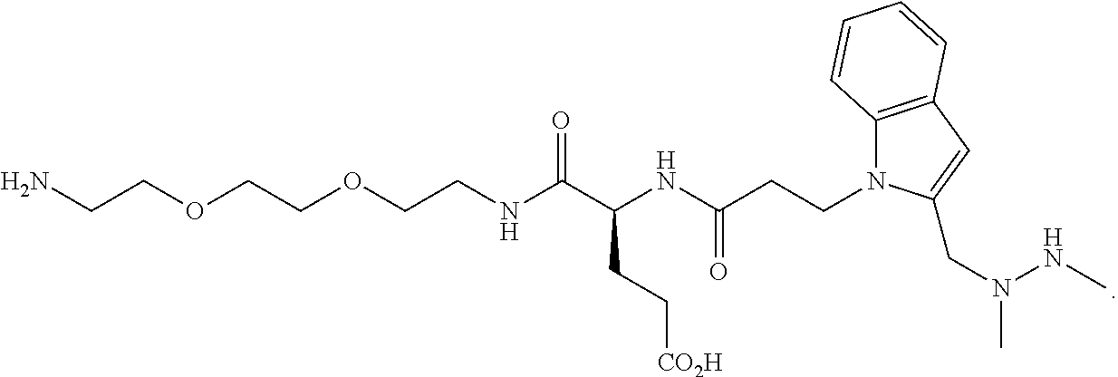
N1(CCC(NC(C(NCCOCCOCCN)=O)CC[CO2H])=O)C2=C(C=C1CN(C)NC)C=CC=C2
